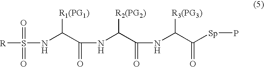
[R2(PG2)]C(C(=O)NC(C([Sp]P)=O)[R3(PG3)])NC(=O)C(NS(=O)(=O)[R])[R1(PG1)]
